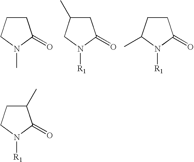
C1CCN(C)C1=O.C1C(C)CN([R1])C1=O.C1CC(C)N([R1])C1=O.C1(C)CCN([R1])C1=O
